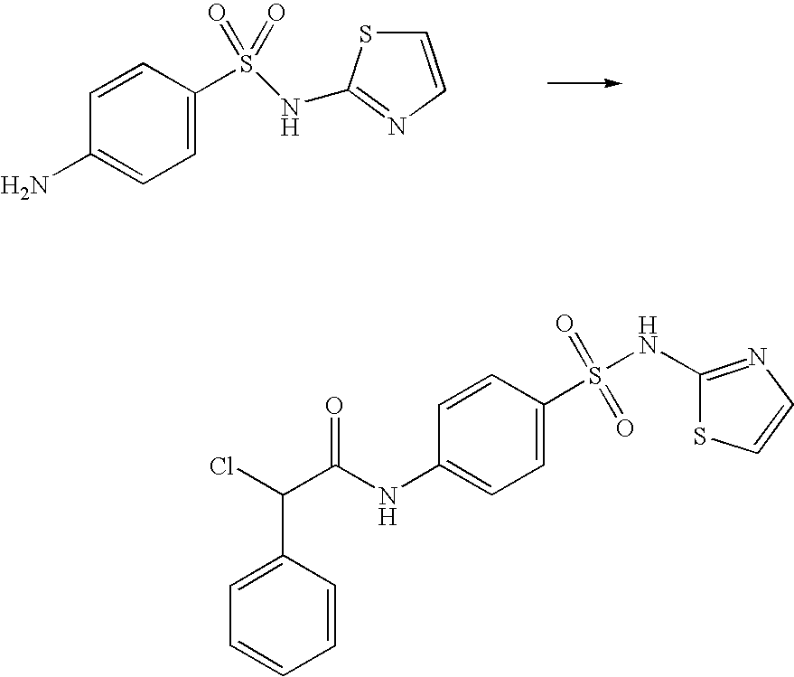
C1=CN=C(NS(C2=CC=C(N)C=C2)(=O)=O)S1.ClC(C(NC1=CC=C(S(NC2=NC=CS2)(=O)=O)C=C1)=O)C1=CC=CC=C1
